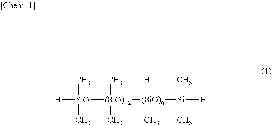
[H][SiO](C)(C)[(SiO)12](C)(C)[(SiO)6]([H])(C)[Si](C)(C)[H]
